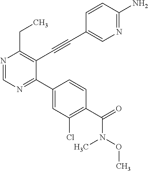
N1=CN=C(C2=CC(Cl)=C(C(=O)N(OC)C)C=C2)C(C#CC2=CN=C(N)C=C2)=C1CC
